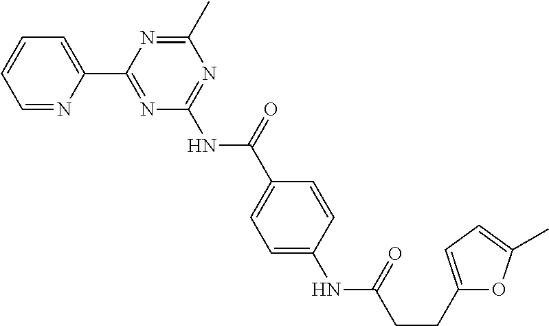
C1=NC(C2=NC(NC(C3=CC=C(NC(CCC4=CC=C(C)O4)=O)C=C3)=O)=NC(C)=N2)=CC=C1
